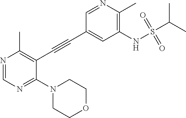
N1=CN=C(N2CCOCC2)C(C#CC2=CC(NS(C(C)C)(=O)=O)=C(C)N=C2)=C1C
